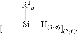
C[Si]([R1a])[H(3-a)]
